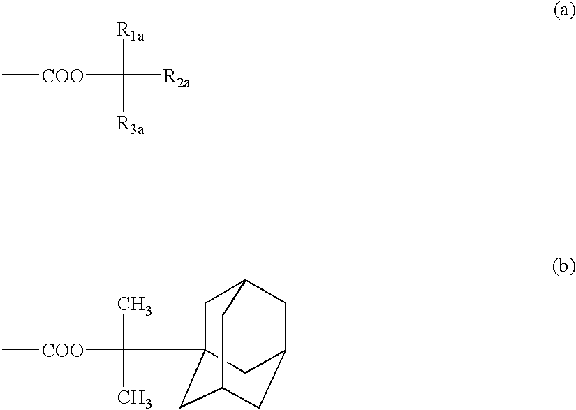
C[COO]C([R3a])([R1a])[R2a].C[COO]C(C)(C)C12CC3CC(CC(C1)C3)C2
